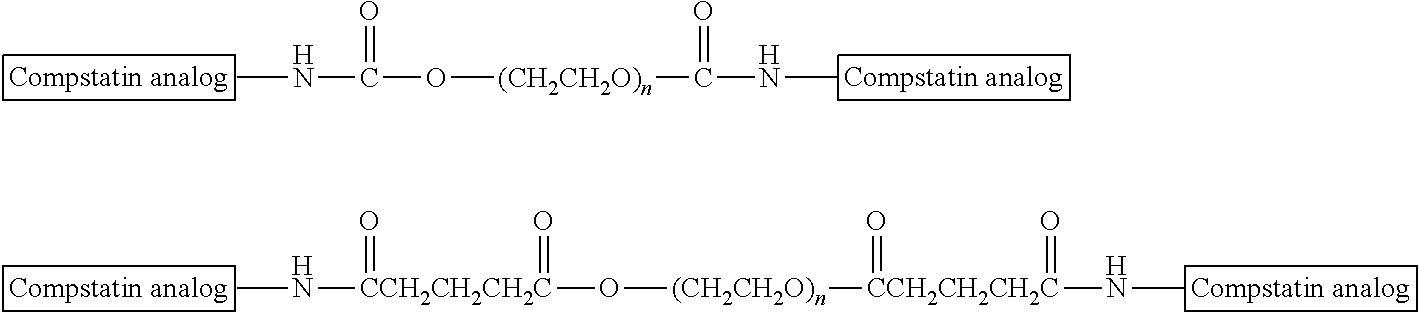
CN[CCH2CH2CH2C](=O)(=O)O[(CH2CH2O)n][CCH2CH2CH2C](=O)(NC)=O.CNC(O[(CH2CH2O)n]C(NC)=O)=O
